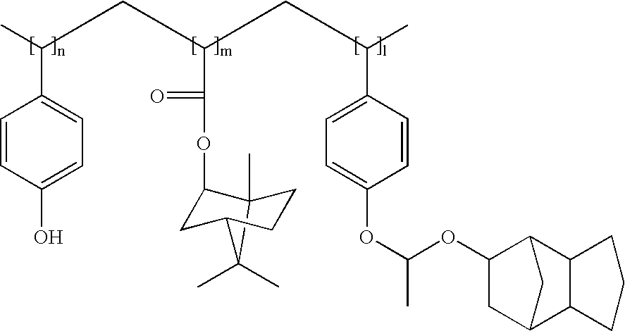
C1=CC(O)=CC=C1C(C)CC(C(=O)OC1C2(C)C(C)(C)C(CC2)C1)CC(C)C1=CC=C(OC(OC2CC3CC2C2C3CCC2)C)C=C1
